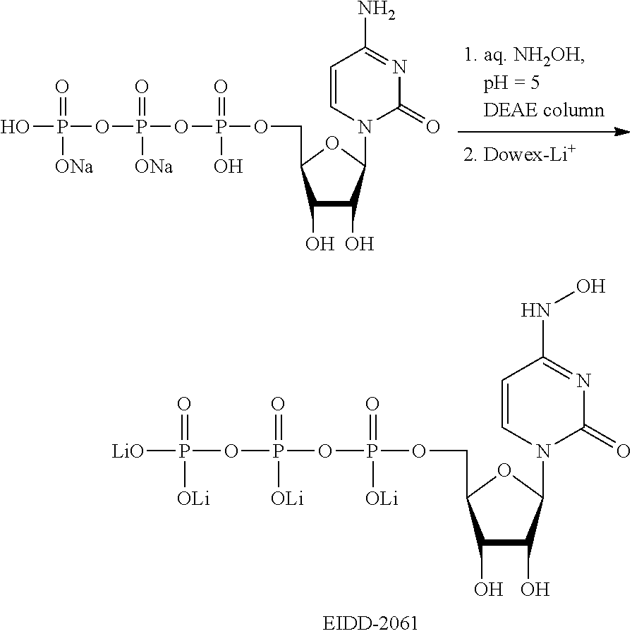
N1(C2C(O)C(O)C(COP(OP(OP([LiO])(=O)[OLi])(=O)[OLi])(=O)[OLi])O2)C(=O)N=C(NO)C=C1.N1(C2C(O)C(O)C(COP(OP(OP(O)(=O)[ONa])(=O)[ONa])(=O)O)O2)C(=O)N=C(N)C=C1
